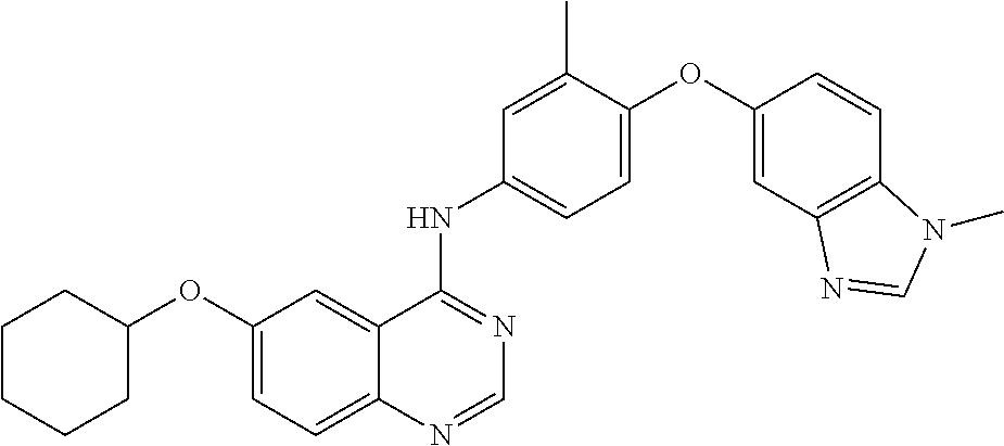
C12=CC=C(OC3CCCCC3)C=C1C(NC1=CC=C(OC3=CC4=C(C=C3)N(C)C=N4)C(C)=C1)=NC=N2
